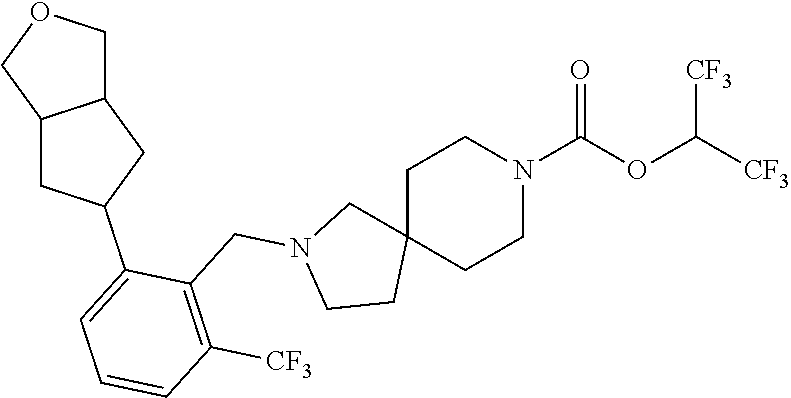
C1C2(CCN(C(OC([CF3])[CF3])=O)C1)CN(CC1=C([CF3])C=CC=C1C1CC3C(C1)COC3)CC2
